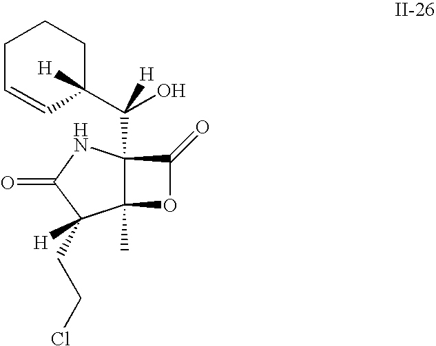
C12(C)C(C(C3([H])CCCC=C3)(O)[H])(NC(=O)C1(CCCl)[H])C(=O)O2
